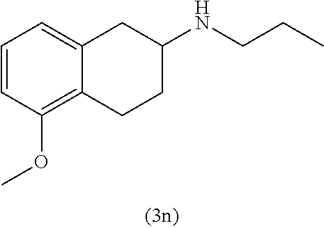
C1=CC(OC)=C2C(=C1)CC(NCCC)CC2
